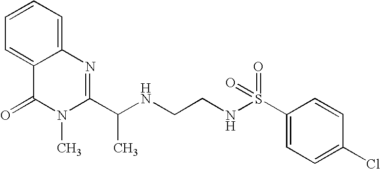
C1=C2C(=CC=C1)N=C(C(NCCNS(C1=CC=C(Cl)C=C1)(=O)=O)C)N(C)C2=O
